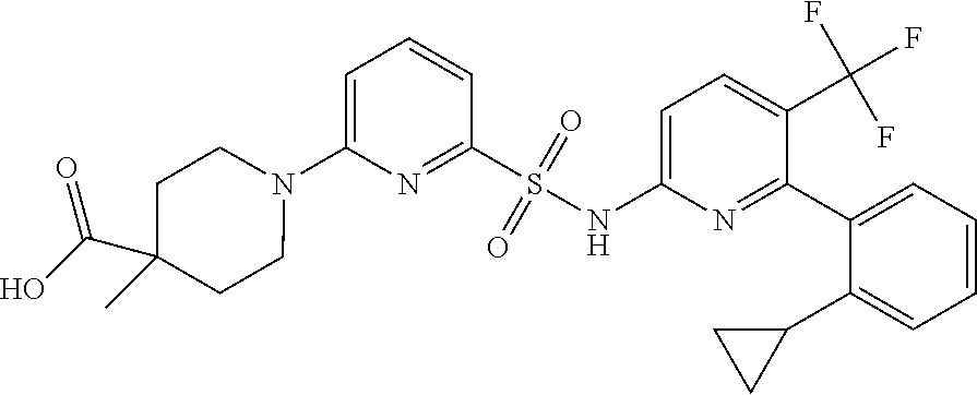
N1(C2=CC=CC(S(NC3=CC=C(C(F)(F)F)C(C4=CC=CC=C4C4CC4)=N3)(=O)=O)=N2)CCC(C(=O)O)(C)CC1
